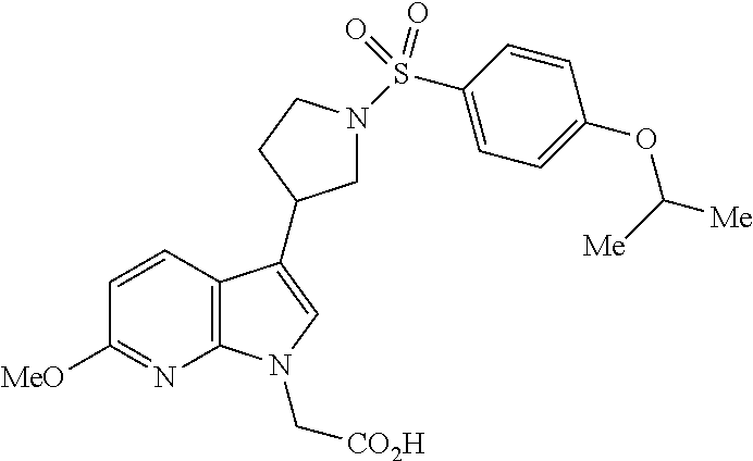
C12=C(C(C3CN(S(C4=CC=C(OC([Me])[Me])C=C4)(=O)=O)CC3)=CN1C[CO2H])C=CC([MeO])=N2
